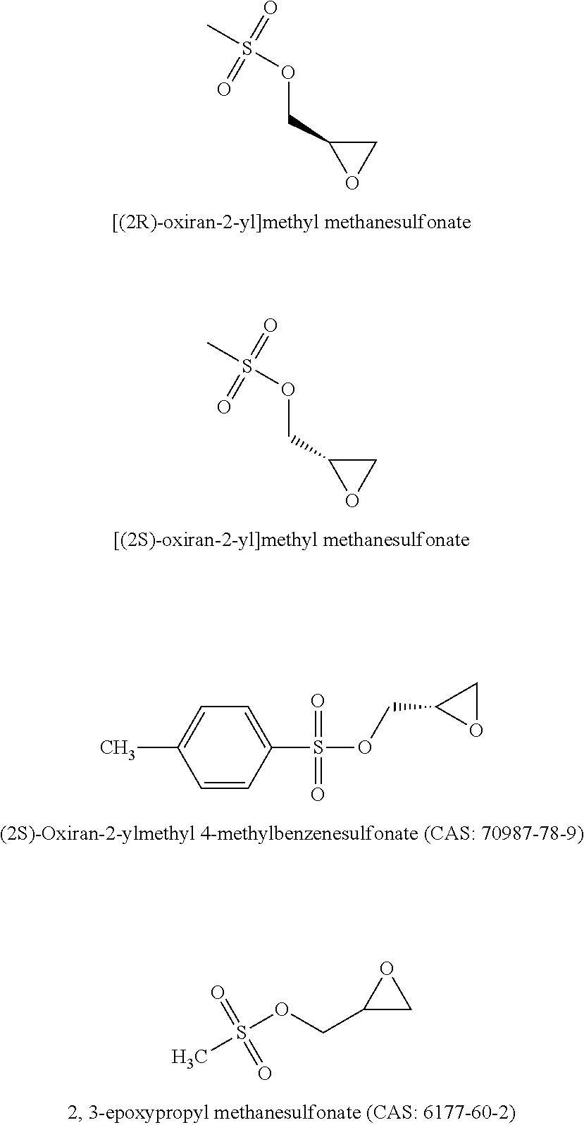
CS(OCC1OC1)(=O)=O.CS(OCC1OC1)(=O)=O.C1=CC(S(OCC2OC2)(=O)=O)=CC=C1C.CS(OCC1CO1)(=O)=O
